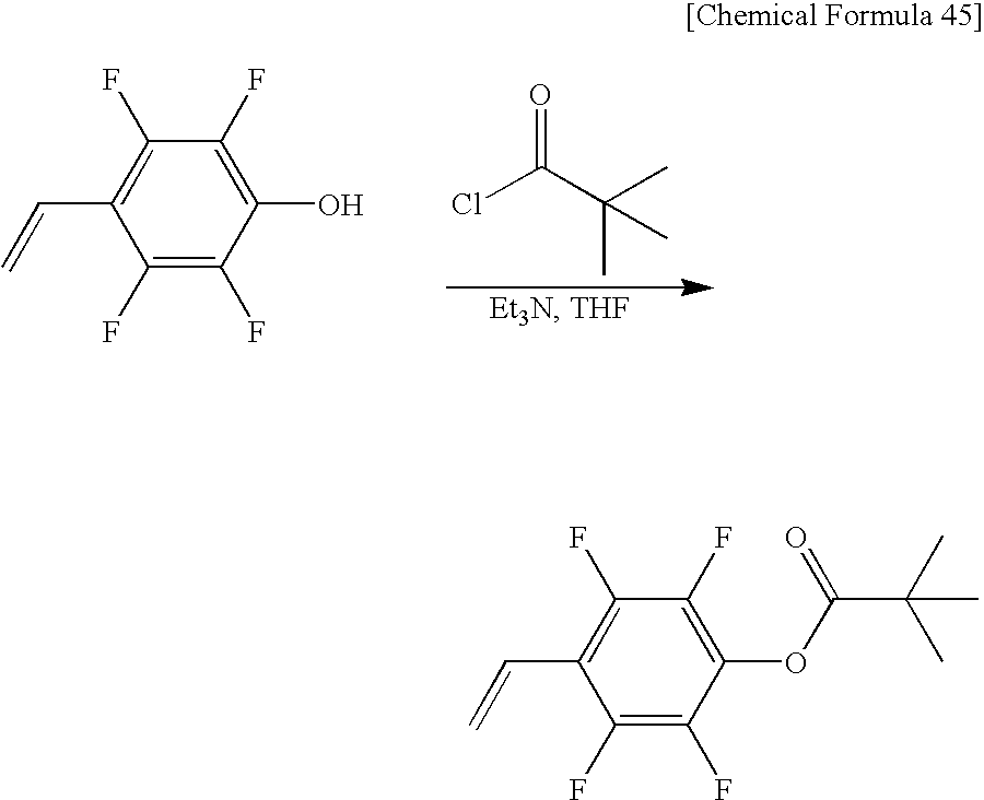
C1(F)=C(F)C(OC(C(C)(C)C)=O)=C(F)C(F)=C1C=C.ClC(C(C)(C)C)=O.C1(F)=C(F)C(O)=C(F)C(F)=C1C=C
